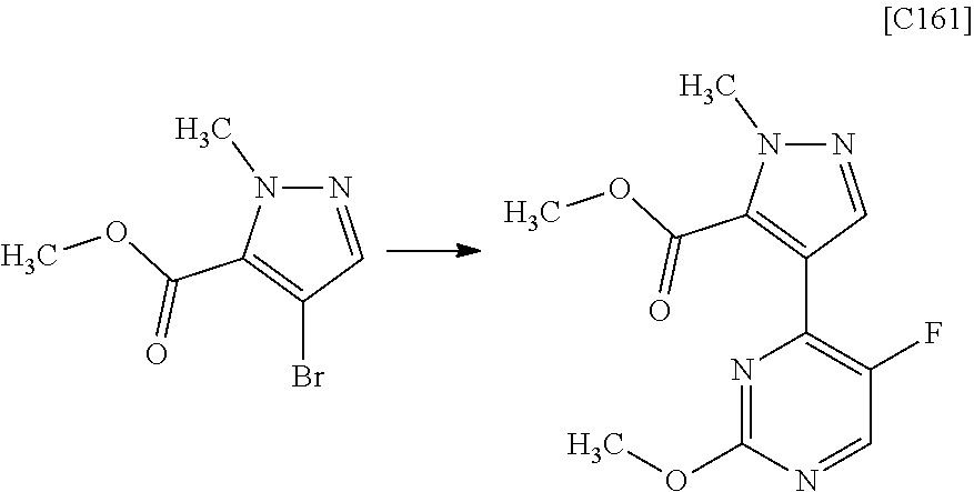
N1=CC(Br)=C(C(OC)=O)N1C.N1=CC(C2=C(F)C=NC(OC)=N2)=C(C(OC)=O)N1C
